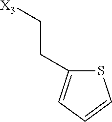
C(CC1=CC=CS1)[X3]
